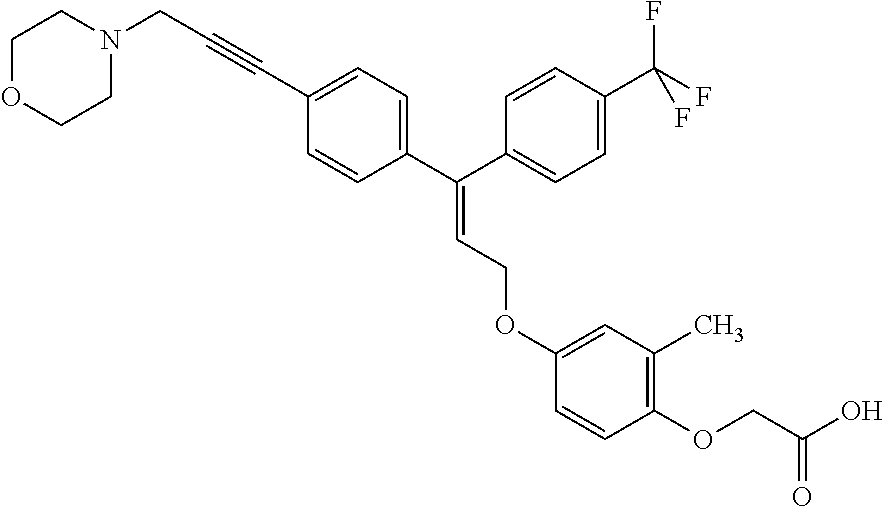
C1=CC(C(C2=CC=C(C(F)(F)F)C=C2)=CCOC2=CC(C)=C(OCC(O)=O)C=C2)=CC=C1C#CCN1CCOCC1
